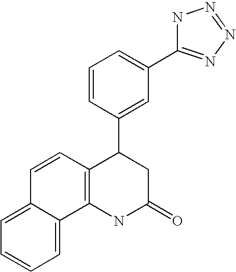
C1=CC(C2C3=C(NC(=O)C2)C2=CC=CC=C2C=C3)=CC(C2=NN=NN2)=C1
